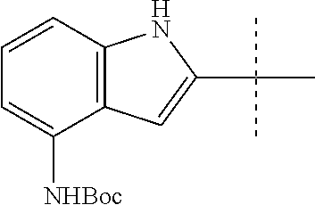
C1=CC2=C(C([NHBoc])=C1)C=C(C(C)(C)C)N2
